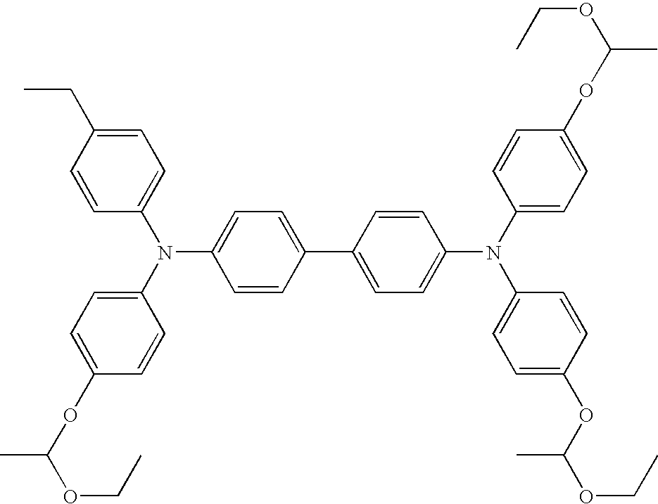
C1=CC(CC)=CC=C1N(C1=CC=C(OC(OCC)C)C=C1)C1=CC=C(C2=CC=C(N(C3=CC=C(OC(OCC)C)C=C3)C3=CC=C(OC(OCC)C)C=C3)C=C2)C=C1
